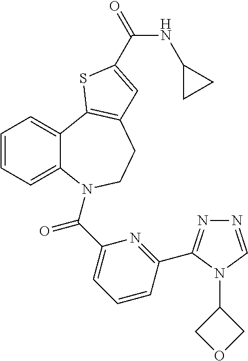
C1=CC=C2C(=C1)C1=C(CCN2C(C2=CC=CC(C3=NN=CN3C3COC3)=N2)=O)C=C(C(=O)NC2CC2)S1
